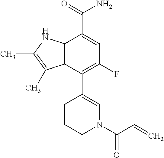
C12=C(NC(C)=C1C)C(C(=O)N)=CC(F)=C2C1=CN(C(C=C)=O)CCC1
